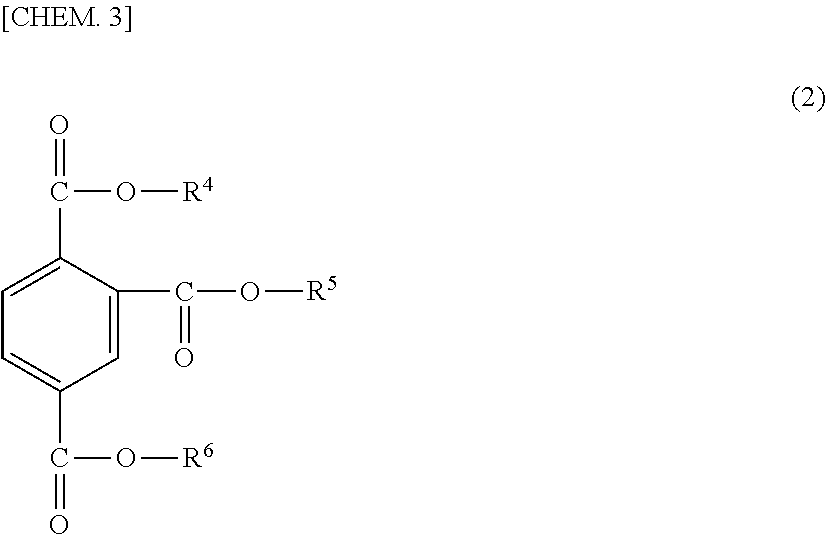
C1=C(C(O[R5])=O)C(C(=O)O[R4])=CC=C1C(=O)O[R6]
